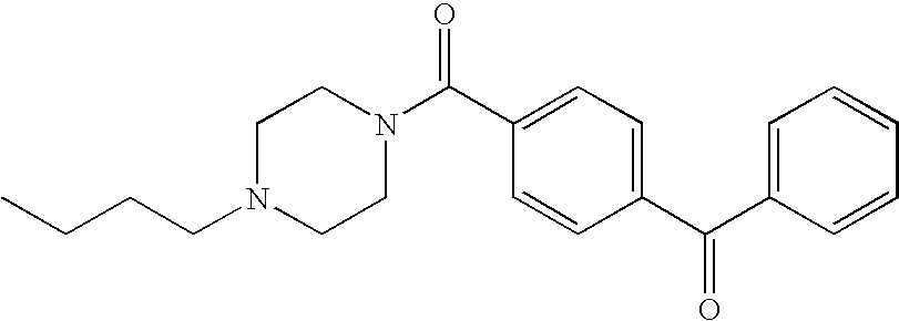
CCCCN1CCN(C(C2=CC=C(C(C3=CC=CC=C3)=O)C=C2)=O)CC1
